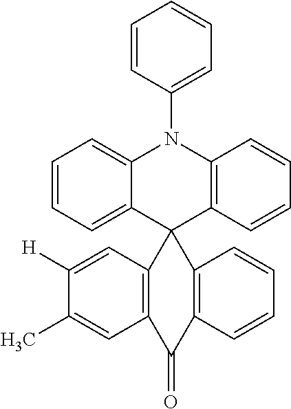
C1=CC(N2C3=C(C=CC=C3)C3(C4=CC=CC=C24)C2=C(C=C(C)C([H])=C2)C(=O)C2=C3C=CC=C2)=CC=C1
